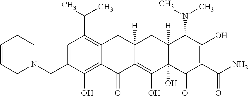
C1=C(CN2CCC=CC2)C(O)=C2C(=C1C(C)C)CC1([H])C(=C(O)C3(O)C([H])(C1)C(N(C)C)C(O)=C(C(N)=O)C3=O)C2=O
